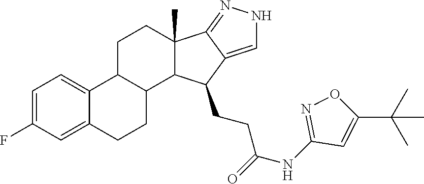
C1=C(F)C=C2C(=C1)C1C(CC2)C2C(C)(CC1)C1=NNC=C1C2CCC(=O)NC1=NOC(C(C)(C)C)=C1
